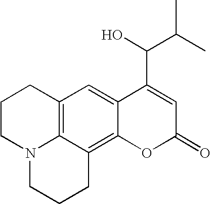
C12=C3C(=C4C(=C1)C(C(O)C(C)C)=CC(=O)O4)CCCN3CCC2
